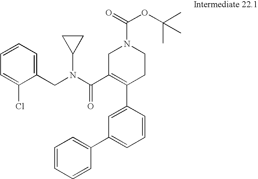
C1(CN(C(C2=C(C3=CC(C4=CC=CC=C4)=CC=C3)CCN(C(=O)OC(C)(C)C)C2)=O)C2CC2)=CC=CC=C1Cl
